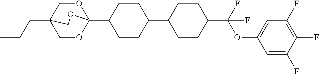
CCCC12COC(C3CCC(C4CCC(C(OC5=CC(F)=C(F)C(F)=C5)(F)F)CC4)CC3)(OC1)OC2
